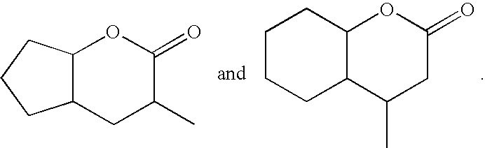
C12C(CC(C)C(=O)O1)CCC2.C1CCC2C(C1)OC(=O)CC2C
